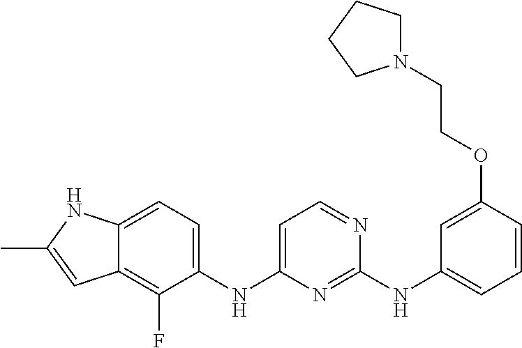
C12=CC=C(NC3=CC=NC(NC4=CC=CC(OCCN5CCCC5)=C4)=N3)C(F)=C1C=C(C)N2
